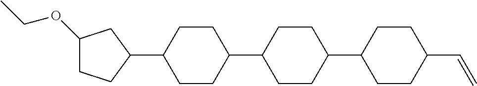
C1(OCC)CCC(C2CCC(C3CCC(C4CCC(C=C)CC4)CC3)CC2)C1
